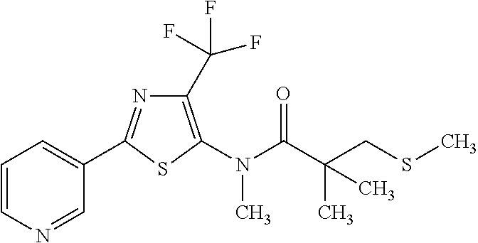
C1=CC=C(C2=NC(C(F)(F)F)=C(N(C(=O)C(CSC)(C)C)C)S2)C=N1
